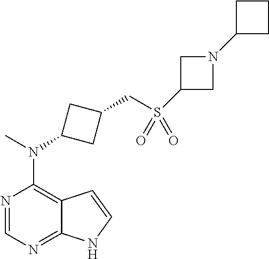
N1=CN=C2C(=C1N(C)C1CC(CS(=O)(=O)C3CN(C4CCC4)C3)C1)C=CN2
